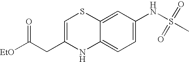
C1=C(NS(C)(=O)=O)C=C2C(=C1)NC(CC(=O)[EtO])=CS2
